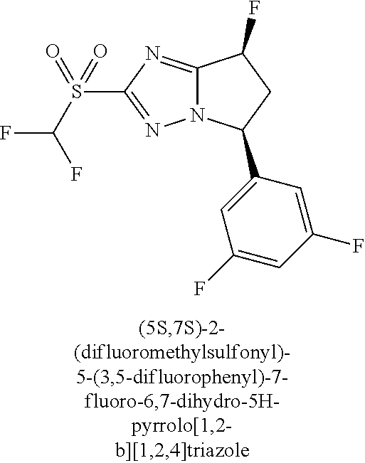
C12=NC(S(C(F)F)(=O)=O)=NN1C(C1=CC(F)=CC(F)=C1)CC2F
